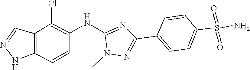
N1N=CC2=C1C=CC(NC1=NC(C3=CC=C(S(=O)(=O)N)C=C3)=NN1C)=C2Cl
